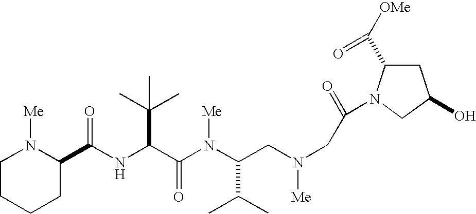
N(C(C(N(C(C(C)C)CN([Me])CC(N1C(C([OMe])=O)CC(O)C1)=O)[Me])=O)C(C)(C)C)C(=O)C1N([Me])CCCC1
